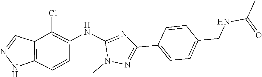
N1N=CC2=C1C=CC(NC1=NC(C3=CC=C(CNC(C)=O)C=C3)=NN1C)=C2Cl
